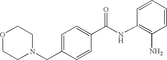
N1(CC2=CC=C(C(NC3=C(N)C=CC=C3)=O)C=C2)CCOCC1
